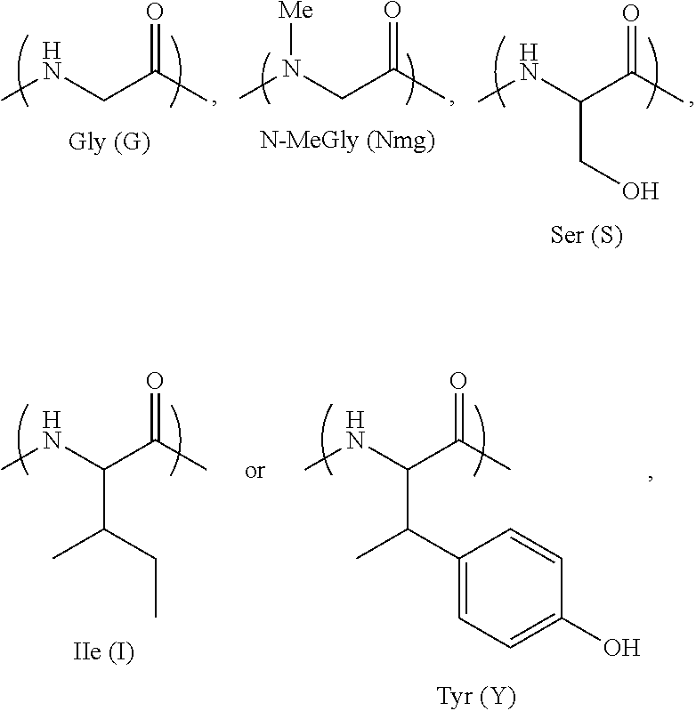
N(C(C(C)=O)CO)C.N(CC(C)=O)C.[Me]N(CC(C)=O)C.N(C(C(C)=O)C(C1=CC=C(O)C=C1)C)C.N(C(C(C)=O)C(CC)C)C
